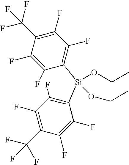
C1(F)=C(F)C([Si](C2=C(F)C(F)=C(C(F)(F)F)C(F)=C2F)(OCC)OCC)=C(F)C(F)=C1C(F)(F)F
